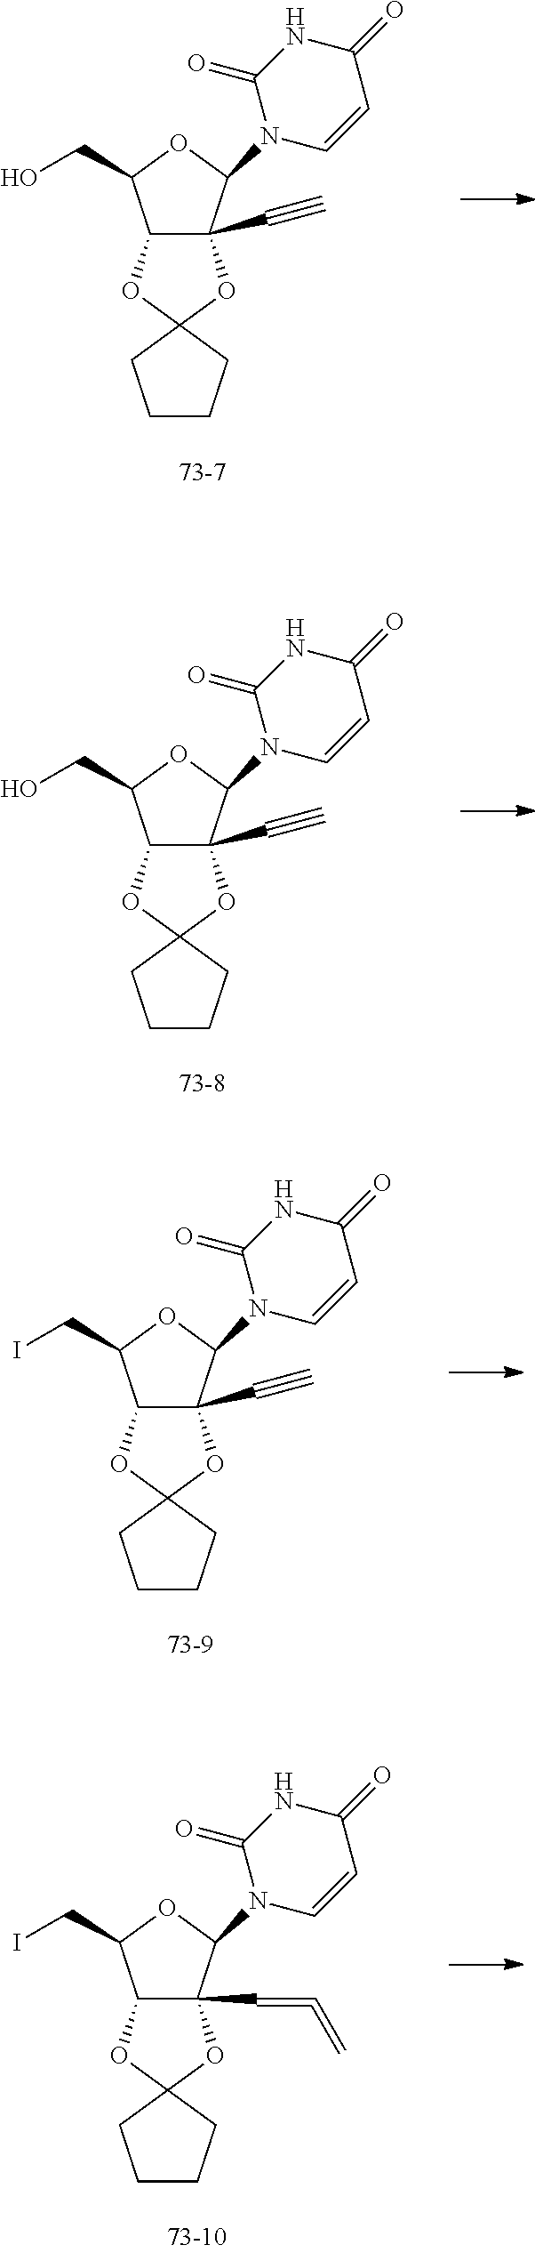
C12C(C#C)(C(N3C=CC(=O)NC3=O)OC1CO)OC1(O2)CCCC1.C12C(C#C)(C(N3C=CC(=O)NC3=O)OC1CO)OC1(O2)CCCC1.C12C(C#C)(C(N3C=CC(=O)NC3=O)OC1CI)OC1(O2)CCCC1.C12C(C=C=C)(C(N3C=CC(=O)NC3=O)OC1CI)OC1(O2)CCCC1
